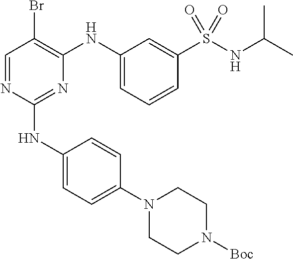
C1=NC(NC2=CC=C(N3CCN([Boc])CC3)C=C2)=NC(NC2=CC=CC(S(NC(C)C)(=O)=O)=C2)=C1Br
